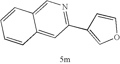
C1=CC=CC2=CC(C3=COC=C3)=NC=C12
